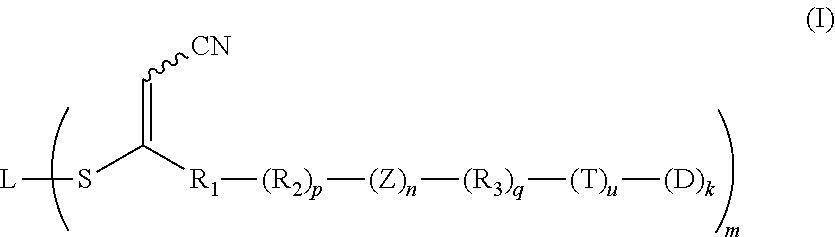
[L]SC([R1][(R2)p][(Z)n][(R3)q][(T)u][(D)k])=C[CN]
